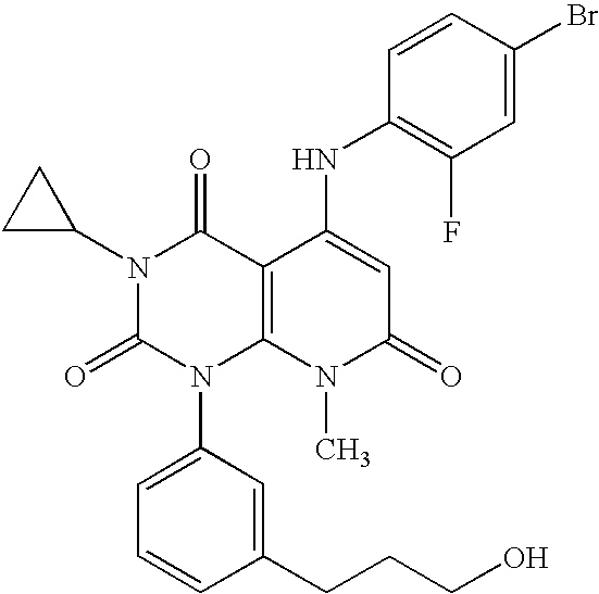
N1(C2CC2)C(=O)N(C2=CC=CC(CCCO)=C2)C2=C(C1=O)C(NC1=C(F)C=C(Br)C=C1)=CC(=O)N2C
